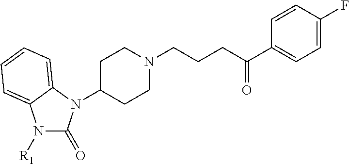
N1([R1])C(=O)N(C2CCN(CCCC(C3=CC=C(F)C=C3)=O)CC2)C2=CC=CC=C12
